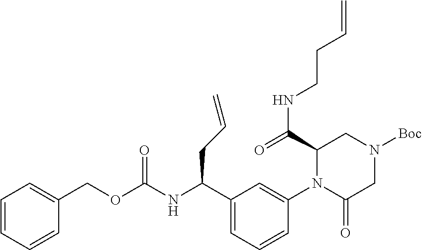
N(C(C1=CC=CC(N2C(C(=O)NCCC=C)CN([Boc])CC2=O)=C1)CC=C)C(OCC1=CC=CC=C1)=O
